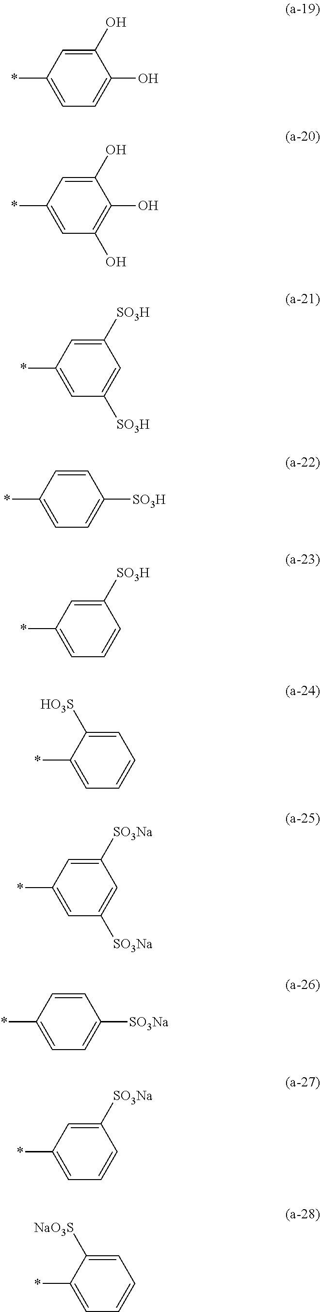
C1(O)=CC=C(*)C=C1O.C1(O)=C(O)C=C(*)C=C1O.C1=C([SO3H])C=C(*)C=C1[SO3H].C1([SO3H])=CC=C(*)C=C1.C1=CC=C(*)C=C1[SO3H].C1=CC=C(*)C([HO3S])=C1.C1=C([SO3Na])C=C(*)C=C1[SO3Na].C1([SO3Na])=CC=C(*)C=C1.C1=CC=C(*)C=C1[SO3Na].C1=CC=C(*)C([NaO3S])=C1
